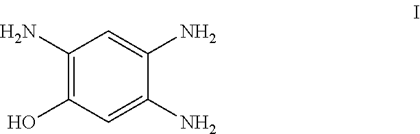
C1(N)=C(O)C=C(N)C(N)=C1
